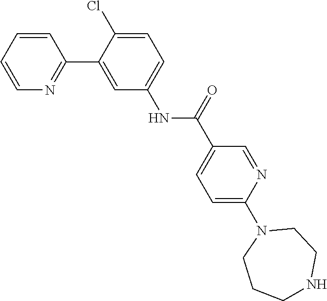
N1=C(C2=CC(NC(=O)C3=CC=C(N4CCCNCC4)N=C3)=CC=C2Cl)C=CC=C1
